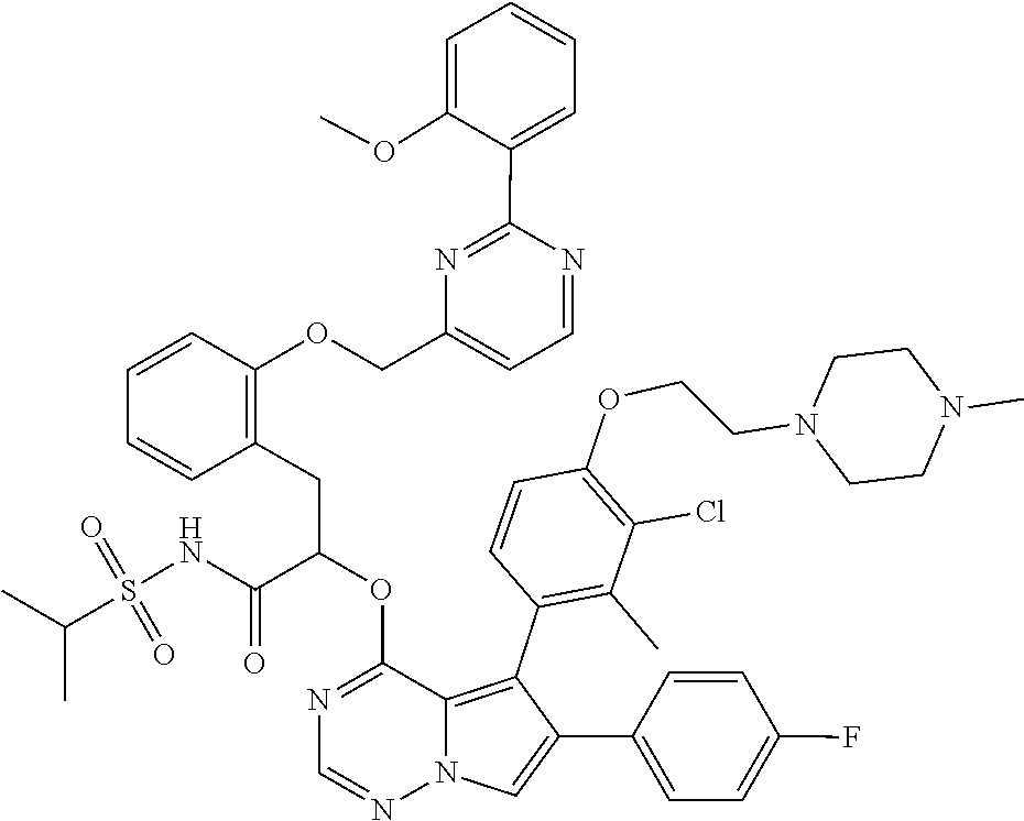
C1=NN2C(=C(C3=C(C)C(Cl)=C(OCCN4CCN(C)CC4)C=C3)C(C3=CC=C(F)C=C3)=C2)C(OC(CC2=C(OCC3=CC=NC(C4=CC=CC=C4OC)=N3)C=CC=C2)C(NS(=O)(=O)C(C)C)=O)=N1
